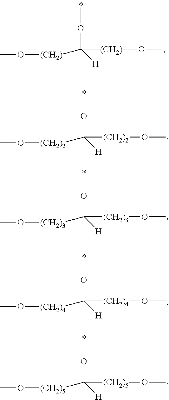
CO[(CH2)]C([(CH2)]OC)(OC)[H].C([(CH2)2]OC)(OC)([H])[(CH2)2]OC.C([(CH2)3]OC)(OC)([H])[(CH2)3]OC.C([(CH2)4]OC)(OC)([H])[(CH2)4]OC.C([(CH2)5]OC)(OC)([H])[(CH2)5]OC
